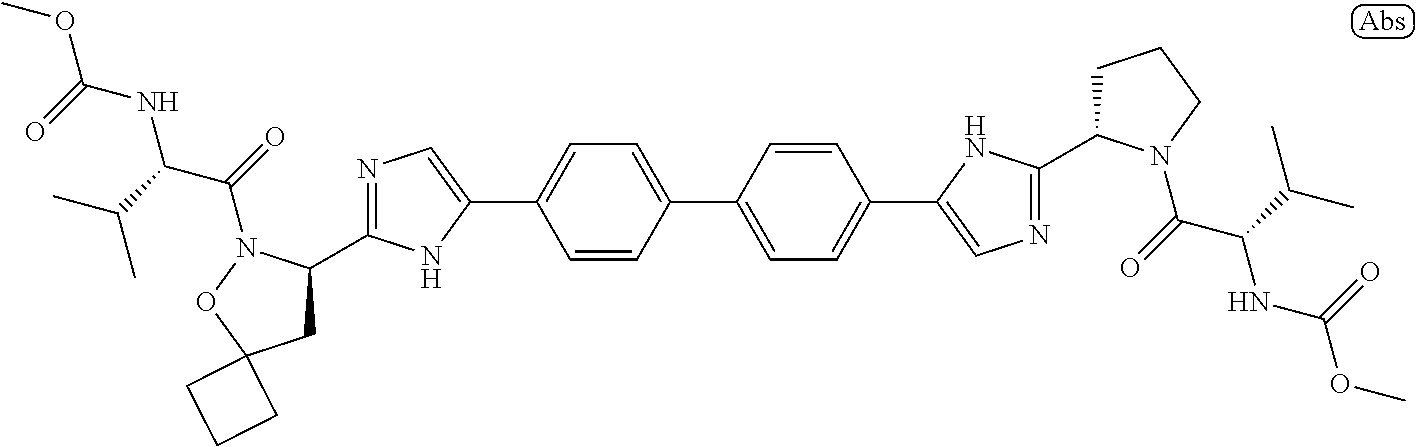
COC(=O)NC(C(C)C)C(=O)N1C(C2=NC=C(C3=CC=C(C4=CC=C(C5=CN=C(C6CCCN6C(C(NC(=O)OC)C(C)C)=O)N5)C=C4)C=C3)N2)CC2(O1)CCC2
